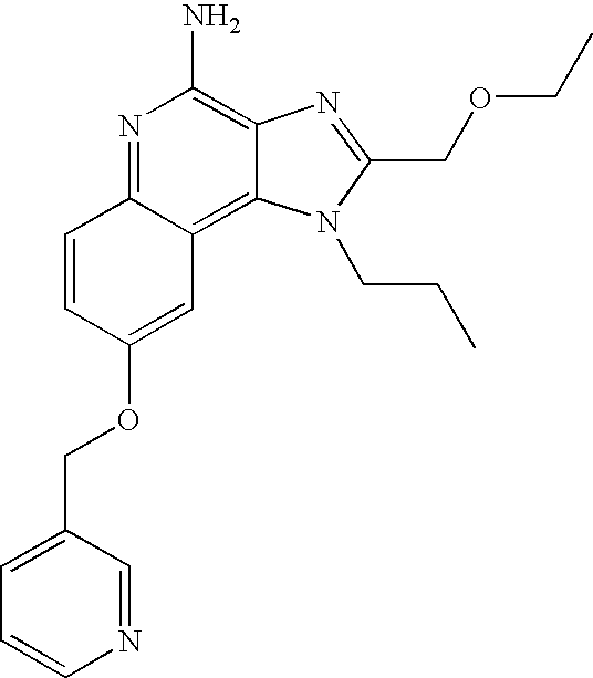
N1=C2C(=C3C(=C1N)N=C(COCC)N3CCC)C=C(OCC1=CC=CN=C1)C=C2
